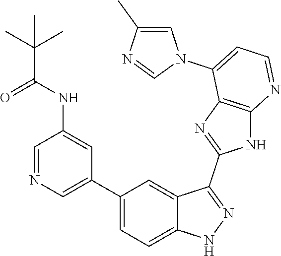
C1=NC=C(C2=CC=C3C(=C2)C(C2=NC4=C(N2)N=CC=C4N2C=C(C)N=C2)=NN3)C=C1NC(C(C)(C)C)=O
